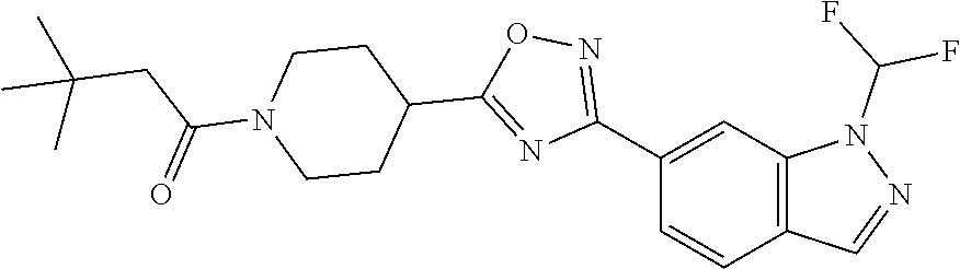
C1(C2=NOC(C3CCN(C(CC(C)(C)C)=O)CC3)=N2)=CC2=C(C=C1)C=NN2C(F)F
